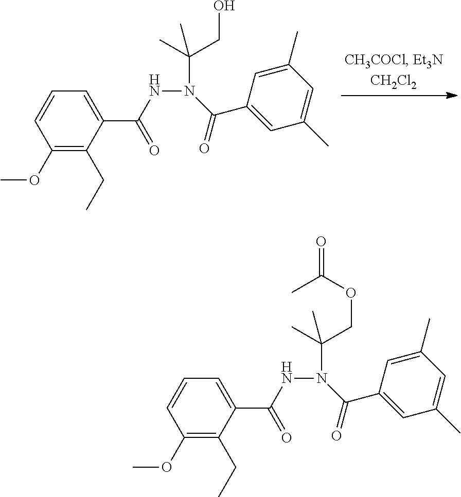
N(N(C(C1=CC(C)=CC(C)=C1)=O)C(C)(CO)C)C(C1=CC=CC(OC)=C1CC)=O.N(N(C(C1=CC(C)=CC(C)=C1)=O)C(C)(COC(=O)C)C)C(C1=CC=CC(OC)=C1CC)=O
